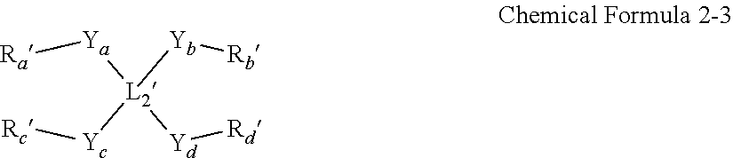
[Rc][Yc][L2]([Ya][Ra])([Yd][Rd])[Yb][Rb]
